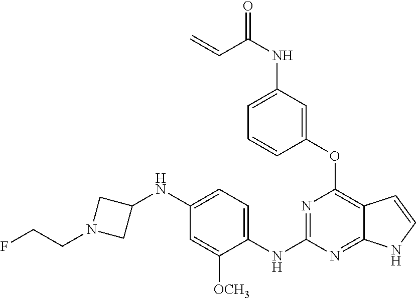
C1(NC2=NC(OC3=CC(NC(C=C)=O)=CC=C3)=C3C(=N2)NC=C3)=CC=C(NC2CN(CCF)C2)C=C1[OCH3]
